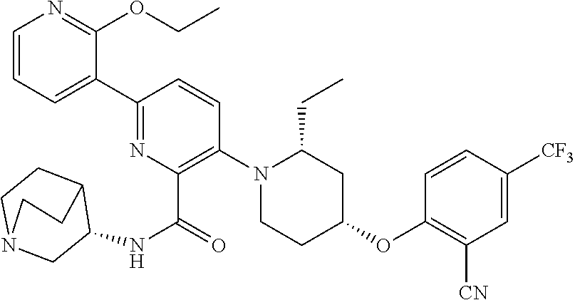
C1(C2=CC=CN=C2OCC)=NC(C(=O)NC2C3CCN(C2)CC3)=C(N2CCC(OC3=C([CN])C=C([CF3])C=C3)CC2CC)C=C1
